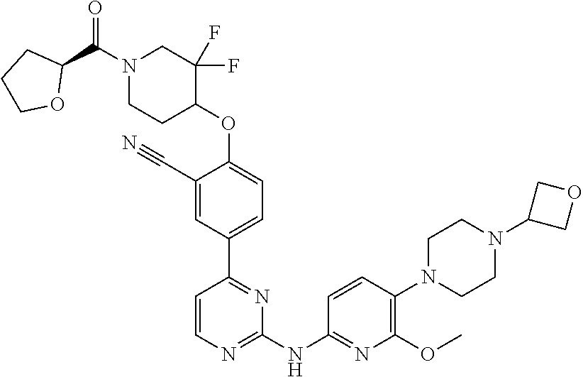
N1(C(C2CCCO2)=O)CCC(OC2=CC=C(C3=NC(NC4=NC(OC)=C(N5CCN(C6COC6)CC5)C=C4)=NC=C3)C=C2C#N)C(F)(F)C1
